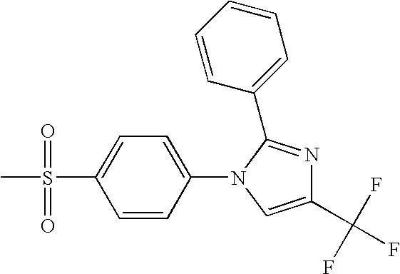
C1(N2C=C(C(F)(F)F)N=C2C2=CC=CC=C2)=CC=C(S(C)(=O)=O)C=C1
